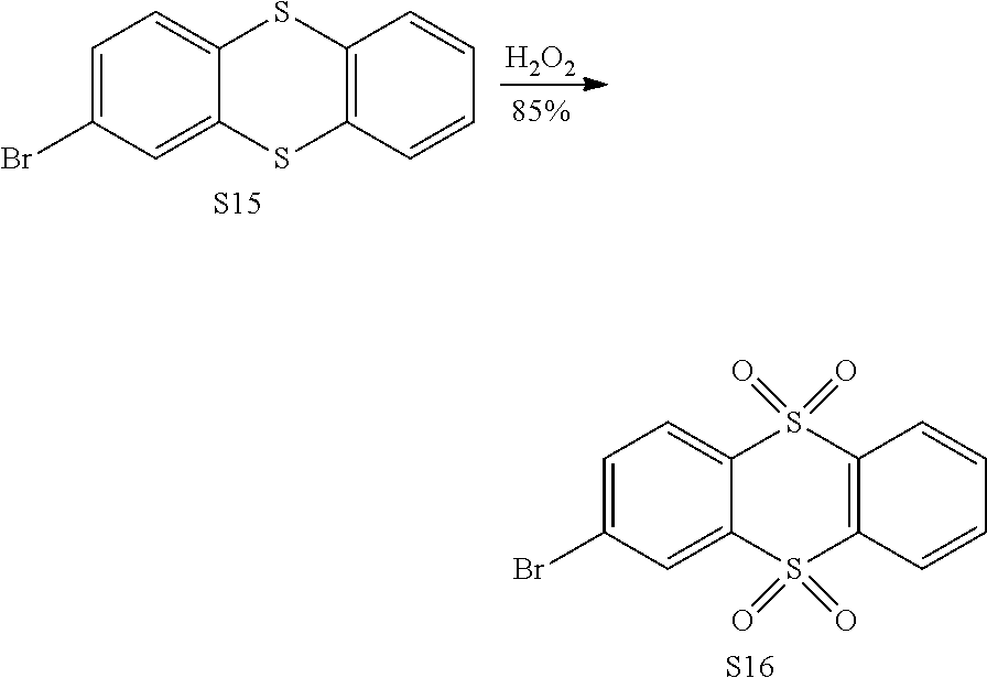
C1=C(Br)C=C2C(=C1)S(=O)(=O)C1=C(S2(=O)=O)C=CC=C1.[S16].C1=C(Br)C=C2C(=C1)SC1=C(S2)C=CC=C1.[S15].[H2O2]
